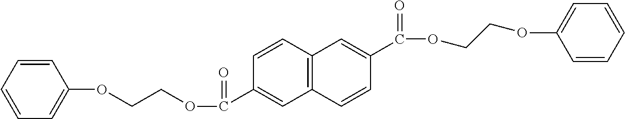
C1=CC=CC=C1OCCOC(=O)C1=CC2=C(C=C1)C=C(C(OCCOC1=CC=CC=C1)=O)C=C2
